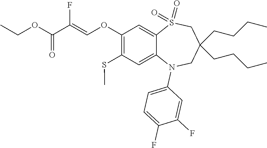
O(C(=O)C(=COC1=C(SC)C=C2C(=C1)S(=O)(=O)CC(CCCC)(CCCC)CN2C1=CC=C(F)C(F)=C1)F)CC
